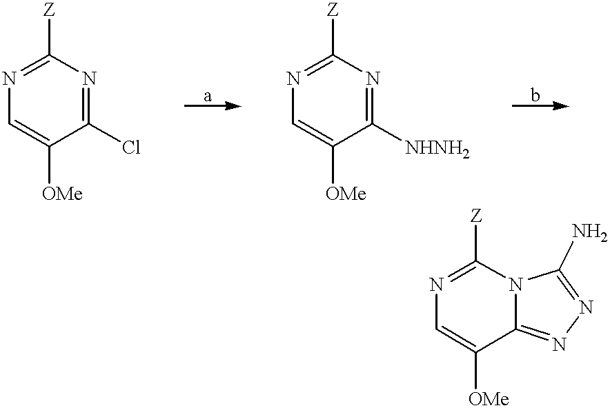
C1=C([OMe])C(Cl)=NC([Z])=N1.C1=C([OMe])C([NHNH2])=NC([Z])=N1.C1=C([OMe])C2=NN=C(N)N2C([Z])=N1
